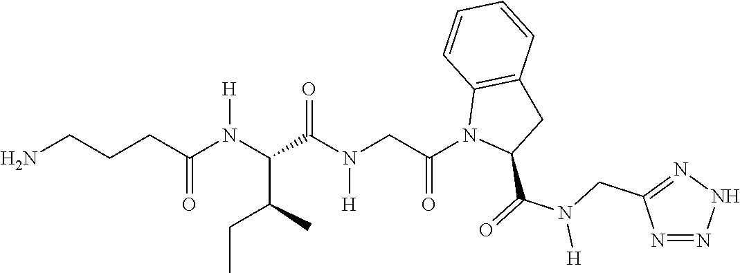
C(CCC(N(C(C(N(CC(N1C(C(=O)N(CC2=NNN=N2)[H])CC2=C1C=CC=C2)=O)[H])=O)C(C)CC)[H])=O)N
